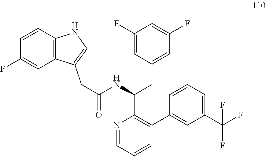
N1=CC=CC(C2=CC(C(F)(F)F)=CC=C2)=C1C(NC(=O)CC1=CNC2=C1C=C(F)C=C2)CC1=CC(F)=CC(F)=C1
